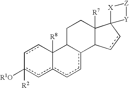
c1cC2([R8])C3c(ccc2cc-1([R2])[R1O])C1C([R7])(CC3)C2(cc1)[X][Z][Y]2
